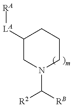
C1([LA][RA])CN(C([RB])[R2])CCC1
